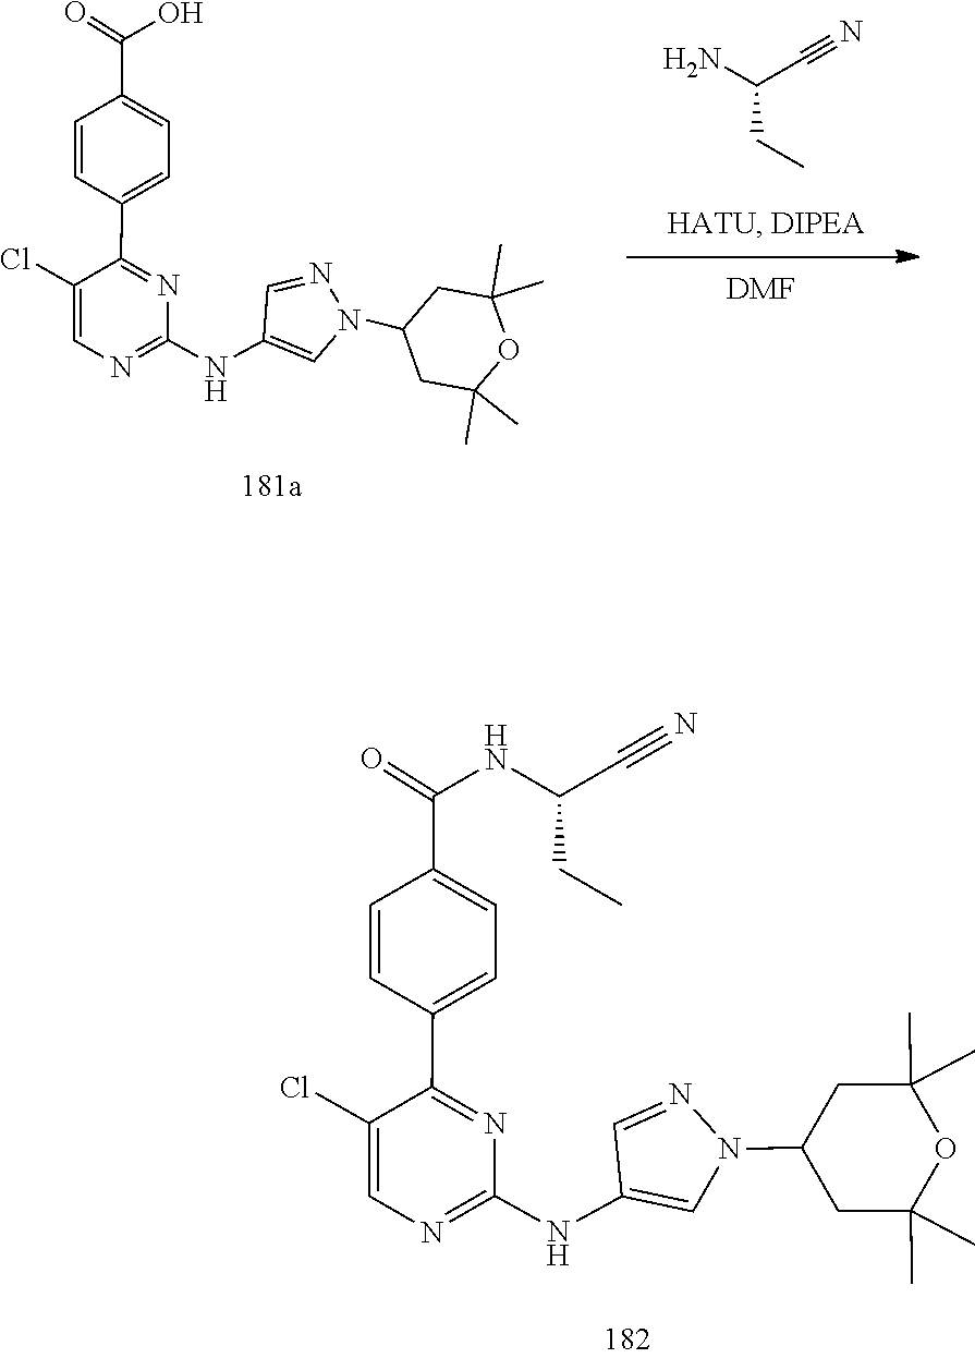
NC(C#N)CC.C1(NC2=CN(C3CC(C)(C)OC(C)(C)C3)N=C2)=NC=C(Cl)C(C2=CC=C(C(=O)O)C=C2)=N1.[DMF].C1(NC2=CN(C3CC(C)(C)OC(C)(C)C3)N=C2)=NC=C(Cl)C(C2=CC=C(C(=O)NC(C#N)CC)C=C2)=N1
